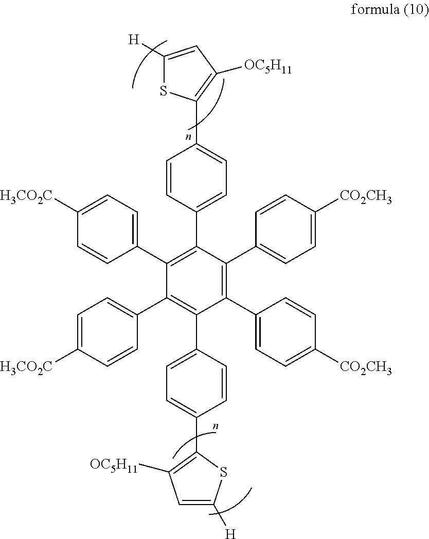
C1=CC(C2=C(C3=CC=C([H3CO2C])C=C3)C(C3=CC=C([H3CO2C])C=C3)=C(C3=CC=C(C4=C([OC5H11])C=C([H])S4)C=C3)C(C3=CC=C([CO2CH3])C=C3)=C2C2=CC=C([CO2CH3])C=C2)=CC=C1C1=C([OC5H11])C=C([H])S1
